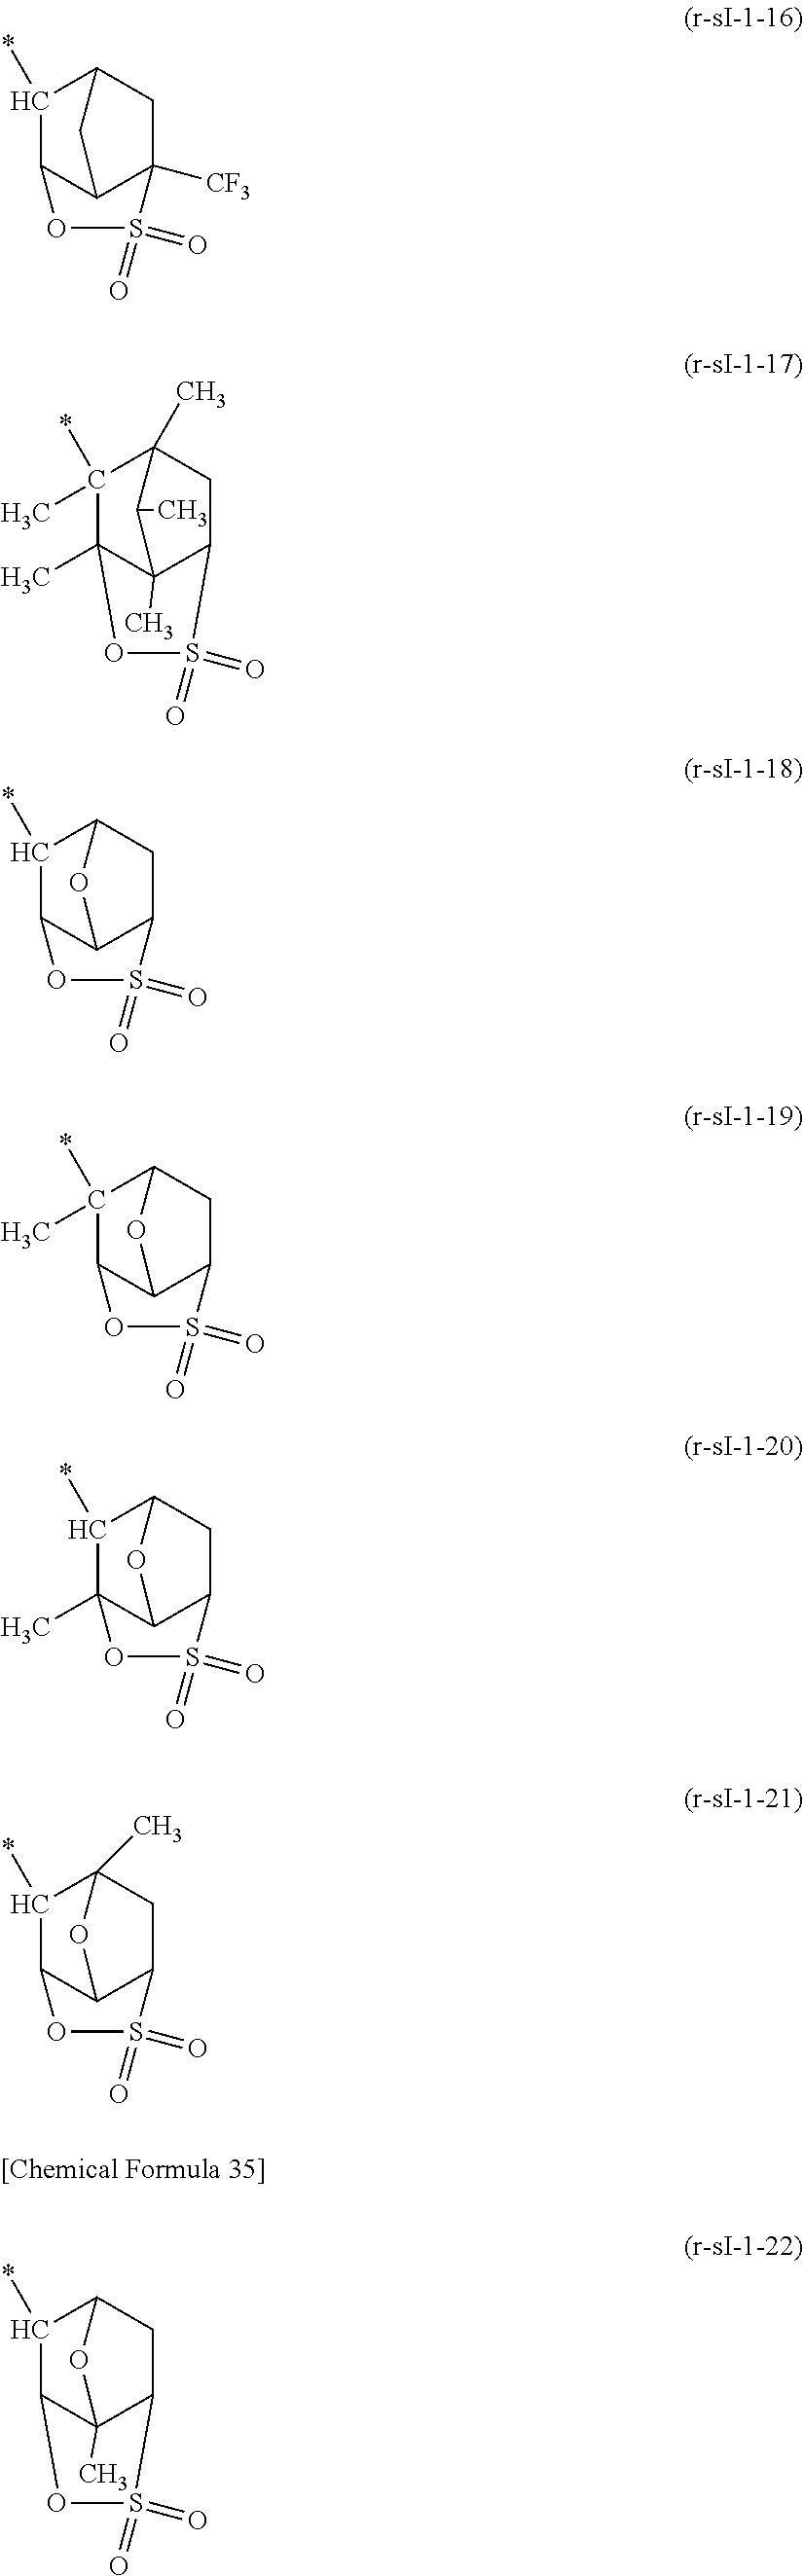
C1(*)C2C3C([CF3])(CC1C3)S(=O)(=O)O2.CC12C3(C)C(*)(C)C(C)(CC1S(=O)(=O)O3)C2C.C1(*)C2C3C(CC1O3)S(=O)(=O)O2.C1(*)(C)C2C3C(CC1O3)S(=O)(=O)O2.C1(*)C2(C)C3C(CC1O3)S(=O)(=O)O2.C1(*)C2C3C(CC1(C)O3)S(=O)(=O)O2.CC12C3C(*)C(CC1S(=O)(=O)O3)O2
